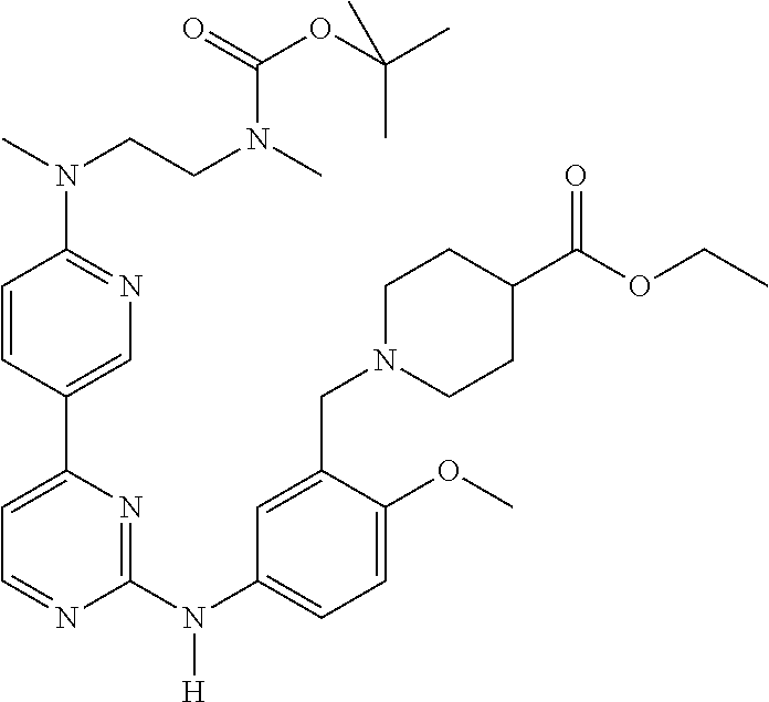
C1=CC(C2=CC=NC(N([H])C3=CC=C(OC)C(CN4CCC(C(OCC)=O)CC4)=C3)=N2)=CN=C1N(C)CCN(C)C(=O)OC(C)(C)C
